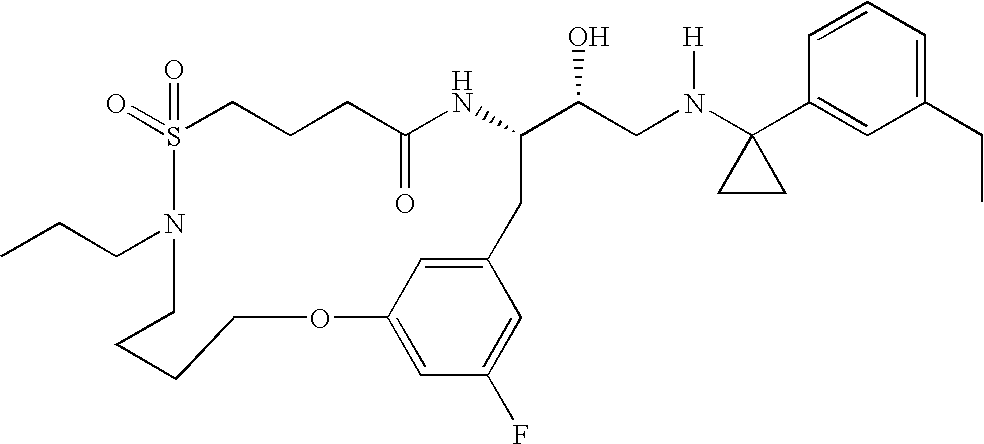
S1(=O)(=O)CCCC(=O)NC(C(CN(C2(C3=CC(CC)=CC=C3)CC2)[H])O)CC2=CC(=CC(F)=C2)OCCCCN1CCC
